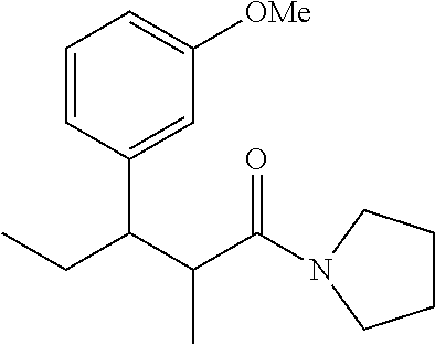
C1=CC(C(C(C(=O)N2CCCC2)C)CC)=CC([OMe])=C1
